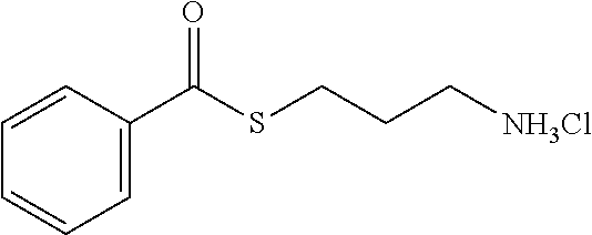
C1=CC(C(SCCC[NH3Cl])=O)=CC=C1
